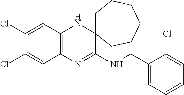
C1(Cl)=CC2=C(C=C1Cl)N=C(NCC1=CC=CC=C1Cl)C1(N2)CCCCCC1
